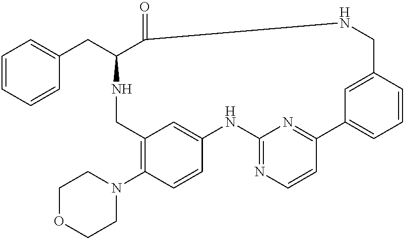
C1OCCN(C2=C3C=C(C=C2)NC2=NC=CC(=N2)C2=CC=CC(=C2)CNC(=O)C(CC2=CC=CC=C2)NC3)C1
